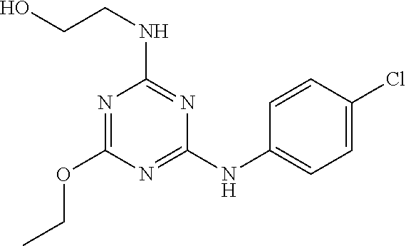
N1=C(NC2=CC=C(Cl)C=C2)N=C(NCCO)N=C1OCC
